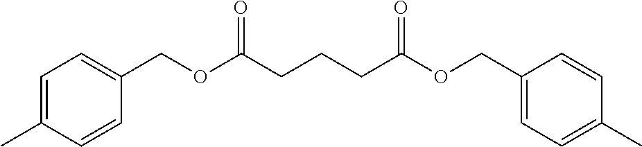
C(CC(=O)OCC1=CC=C(C)C=C1)CC(OCC1=CC=C(C)C=C1)=O
